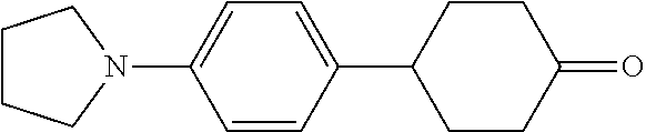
C1=C(N2CCCC2)C=CC(C2CCC(=O)CC2)=C1
